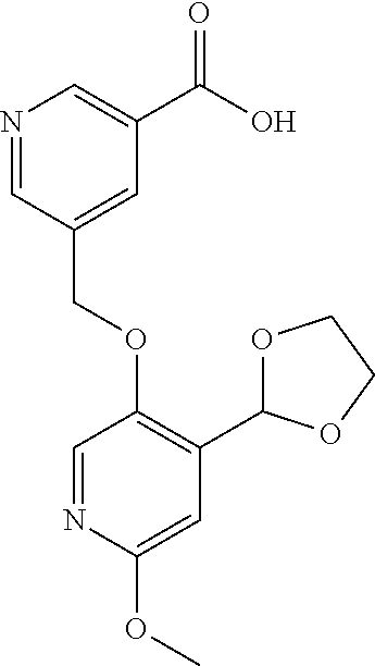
C(OC1=C(C2OCCO2)C=C(OC)N=C1)C1=CC(C(O)=O)=CN=C1
